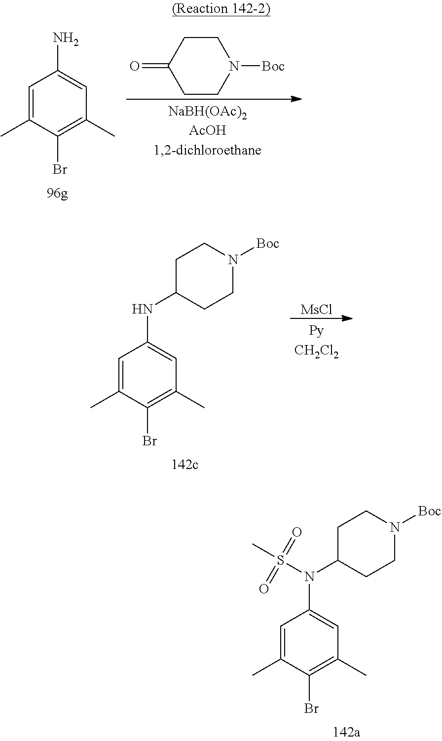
C1=C(C)C(Br)=C(C)C=C1N(C1CCN([Boc])CC1)S(C)(=O)=O.C1=C(C)C(Br)=C(C)C=C1N.C1CC(=O)CCN1[Boc].C1=C(C)C(Br)=C(C)C=C1NC1CCN([Boc])CC1.[MsCl]
